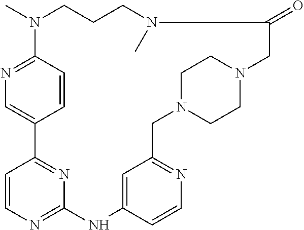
N1=C2C=CC(=C1)C1=NC(=NC=C1)NC1=CC(=NC=C1)CN1CCN(CC1)CC(=O)N(C)CCCN2C
